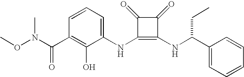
N(C1=C(NC(CC)C2=CC=CC=C2)C(=O)C1=O)C1=CC=CC(C(=O)N(OC)C)=C1O
